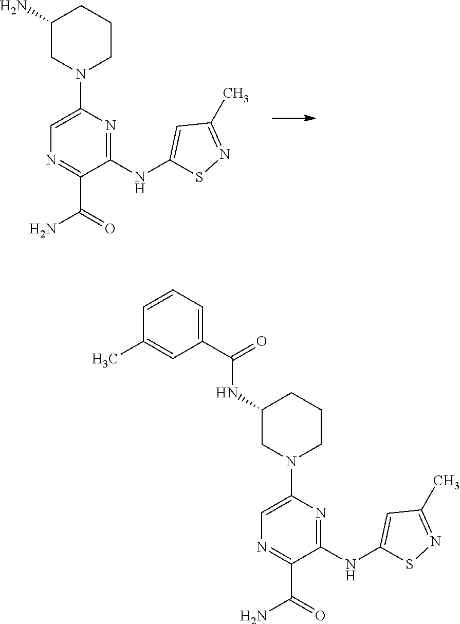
C1(NC2=CC(C)=NS2)=NC(N2CCCC(N)C2)=CN=C1C(N)=O.C1(NC2=CC(C)=NS2)=NC(N2CCCC(NC(C3=CC=CC(C)=C3)=O)C2)=CN=C1C(N)=O
